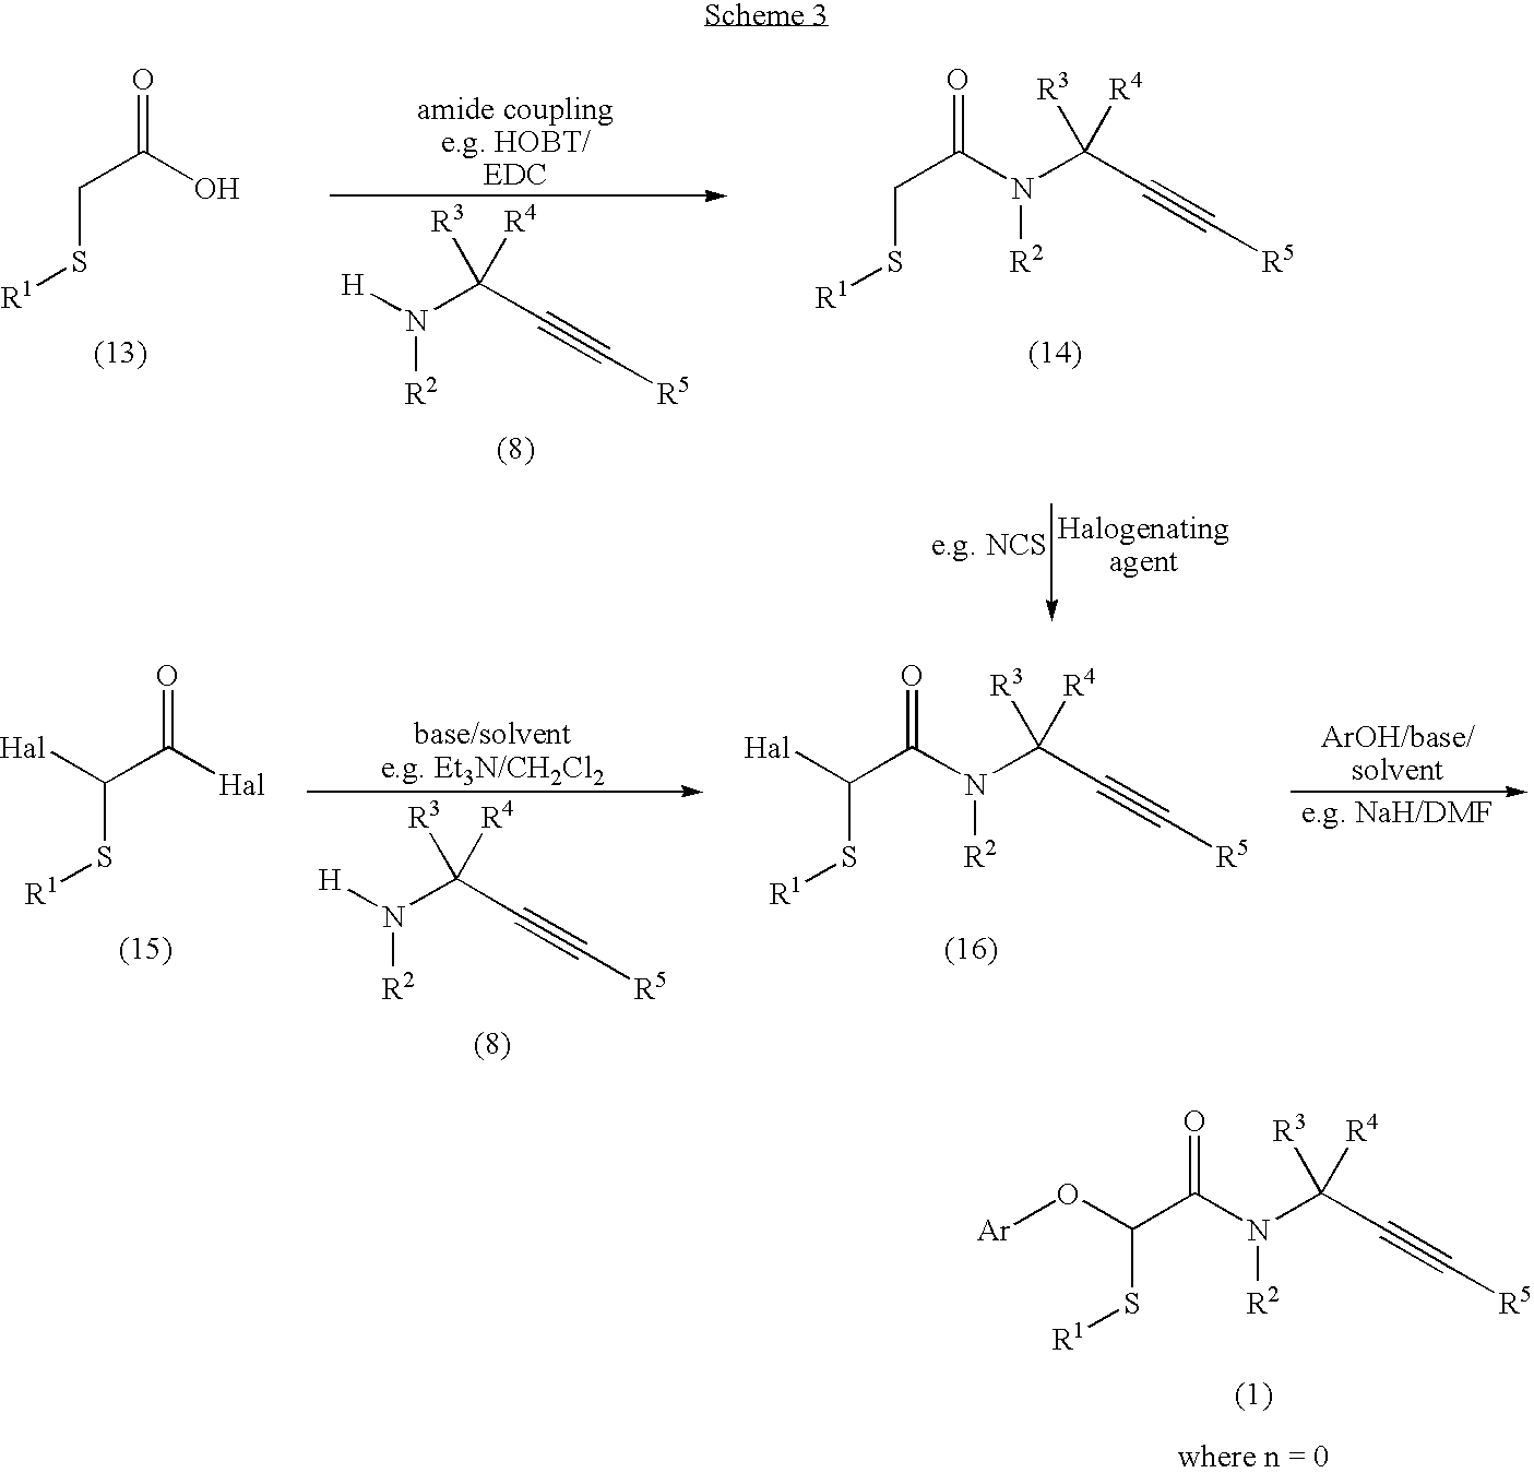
O=C(C(S[R1])O[Ar])N(C(C#C[R5])([R4])[R3])[R2].O=C(O)CS[R1].[H]N(C(C#C[R5])([R4])[R3])[R2].O=C(CS[R1])N(C(C#C[R5])([R4])[R3])[R2].O=C([Hal])C(S[R1])[Hal].[H]N(C(C#C[R5])([R4])[R3])[R2].O=C(C(S[R1])[Hal])N(C(C#C[R5])([R4])[R3])[R2]
